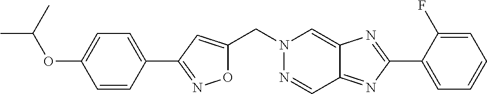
C1=CC(C2=NOC(CN3N=CC4=NC(C5=CC=CC=C5F)=NC4=C3)=C2)=CC=C1OC(C)C
